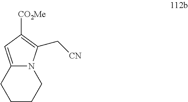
C1CCN2C(=CC([CO2Me])=C2C[CN])C1
